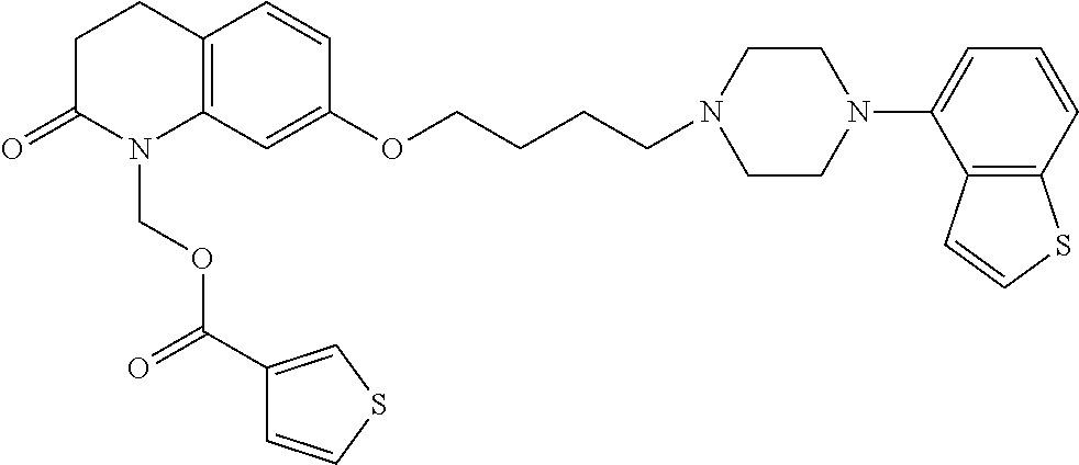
C1C(=O)N(COC(C2=CSC=C2)=O)C2=C(C1)C=CC(OCCCCN1CCN(C3=CC=CC4=C3C=CS4)CC1)=C2
